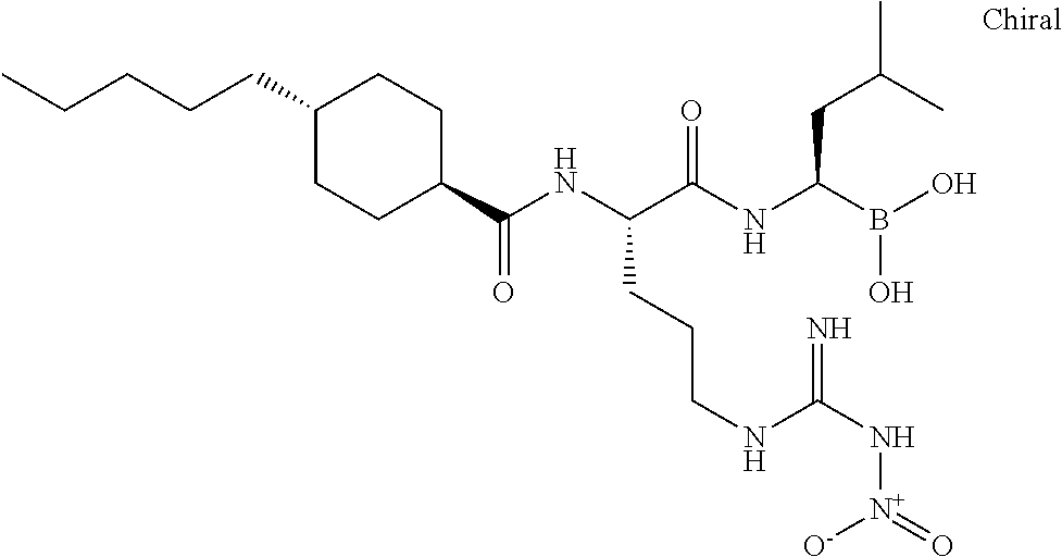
C1(C(NC(C(NC(B(O)O)CC(C)C)=O)CCCNC(N[N+](=O)[O-])=N)=O)CCC(CCCCC)CC1
